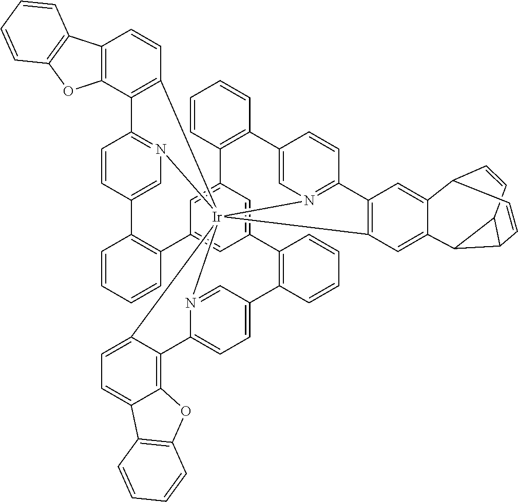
C12=C(C3=C(C=C1)[Ir]1456N7=C3C=CC(=C7)C3=C(C=CC=C3)C3=CC(=CC(=C3)C3=C(C=CC=C3)C3=CN1=C(C=C3)C1=C4C=C3C(=C1)C1C=CC4C(C=C1)C34)C1=C(C=CC=C1)C1=CC=C(N5=C1)C1=C3C(=CC=C16)C1=C(O3)C=CC=C1)OC1=C2C=CC=C1
